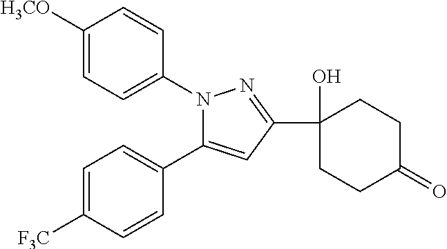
C1([H3CO])=CC=C(N2C(C3=CC=C([F3C])C=C3)=CC(C3(O)CCC(=O)CC3)=N2)C=C1
